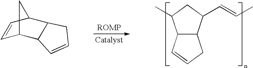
C12C(C(C=CC)CC1C)CC=C2.C1=CC2C3C(C1C2)C=CC3
